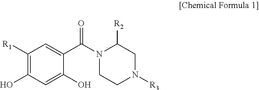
N1(C(C2=CC([R1])=C(O)C=C2O)=O)CCN([R3])CC1[R2]
